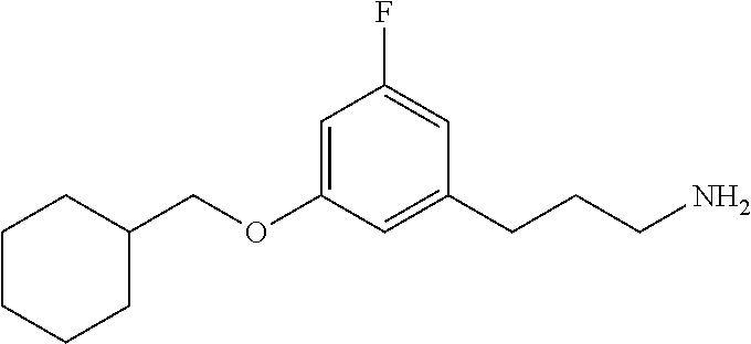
C1(COC2=CC(F)=CC(CCCN)=C2)CCCCC1
